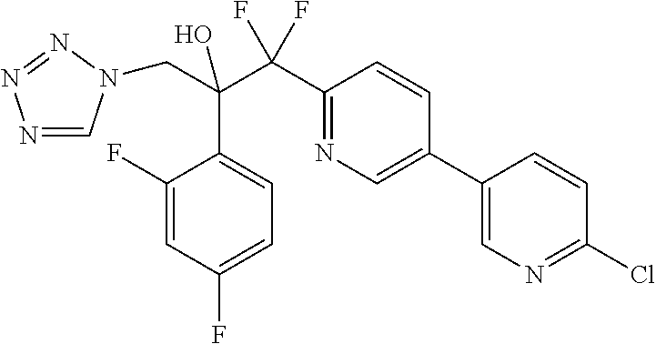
N1=CN(CC(C(C2=NC=C(C3=CN=C(Cl)C=C3)C=C2)(F)F)(O)C2=CC=C(F)C=C2F)N=N1
